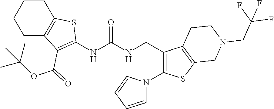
C1CC2=C(CC1)C(C(OC(C)(C)C)=O)=C(NC(NCC1=C(N3C=CC=C3)SC3=C1CCN(CC(F)(F)F)C3)=O)S2
